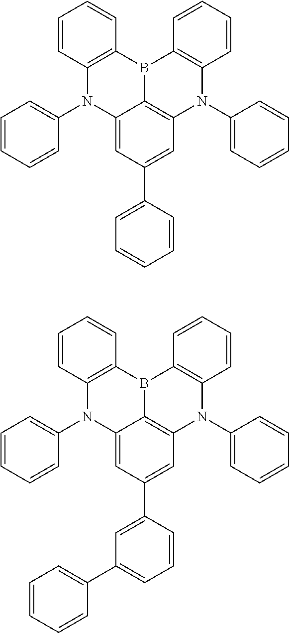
C12=C(B3C4=C(N(C5=CC=CC=C5)C5=C3C=CC=C5)C=C(C3=CC=CC=C3)C=C4N1C1=CC=CC=C1)C=CC=C2.C12=C(B3C4=C(N(C5=CC=CC=C5)C5=C3C=CC=C5)C=C(C3=CC(C5=CC=CC=C5)=CC=C3)C=C4N1C1=CC=CC=C1)C=CC=C2
